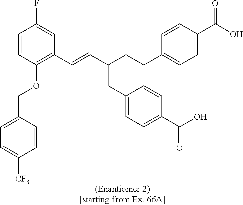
C1=CC(OCC2=CC=C([CF3])C=C2)=C(C=CC(CCC2=CC=C(C(O)=O)C=C2)CC2=CC=C(C(O)=O)C=C2)C=C1F
